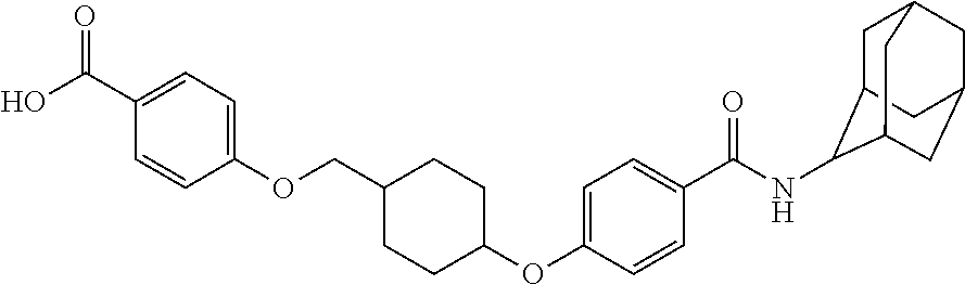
C1=C(OC2CCC(COC3=CC=C(C(=O)O)C=C3)CC2)C=CC(C(=O)NC2C3CC4CC(CC2C4)C3)=C1
